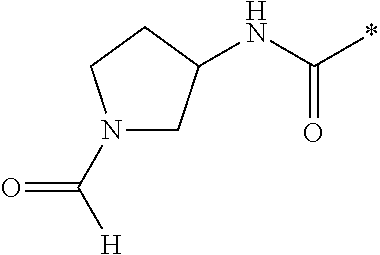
N1(C([H])=O)CC(NC(*)=O)CC1
